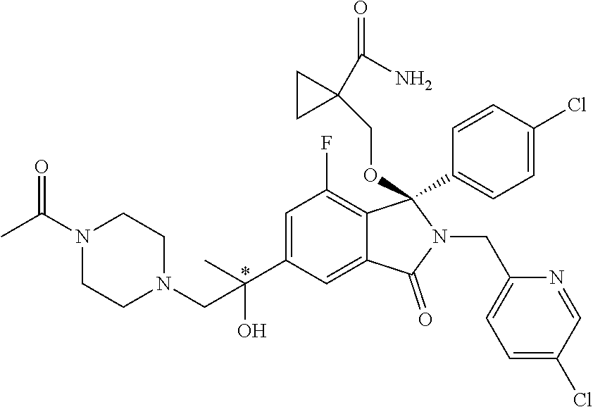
N1(C(C)=O)CCN(CC(O)(C)C2=CC(F)=C3C(=C2)C(=O)N(CC2=CC=C(Cl)C=N2)C3(C2=CC=C(Cl)C=C2)OCC2(C(N)=O)CC2)CC1.*
